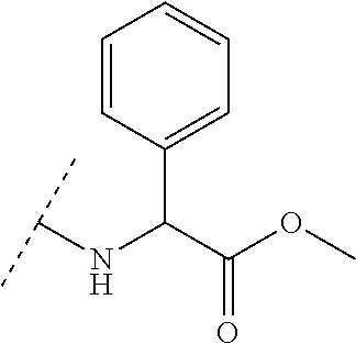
C1(C(C(OC)=O)NC(C)C)=CC=CC=C1
